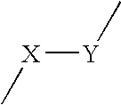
[X]([Y]C)C
